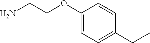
NCCOC1=CC=C(CC)C=C1
